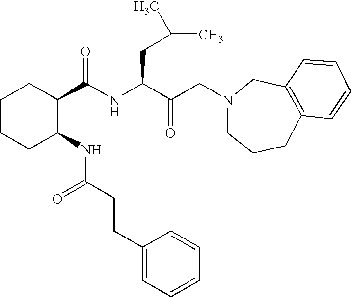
C1CCC(NC(CCC2=CC=CC=C2)=O)C(C(NC(C(CN2CCCC3=C(C2)C=CC=C3)=O)CC(C)C)=O)C1
